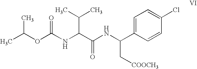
C1=C(C(NC(C(C(C)C)NC(=O)OC(C)C)=O)C[COOCH3])C=CC(Cl)=C1
